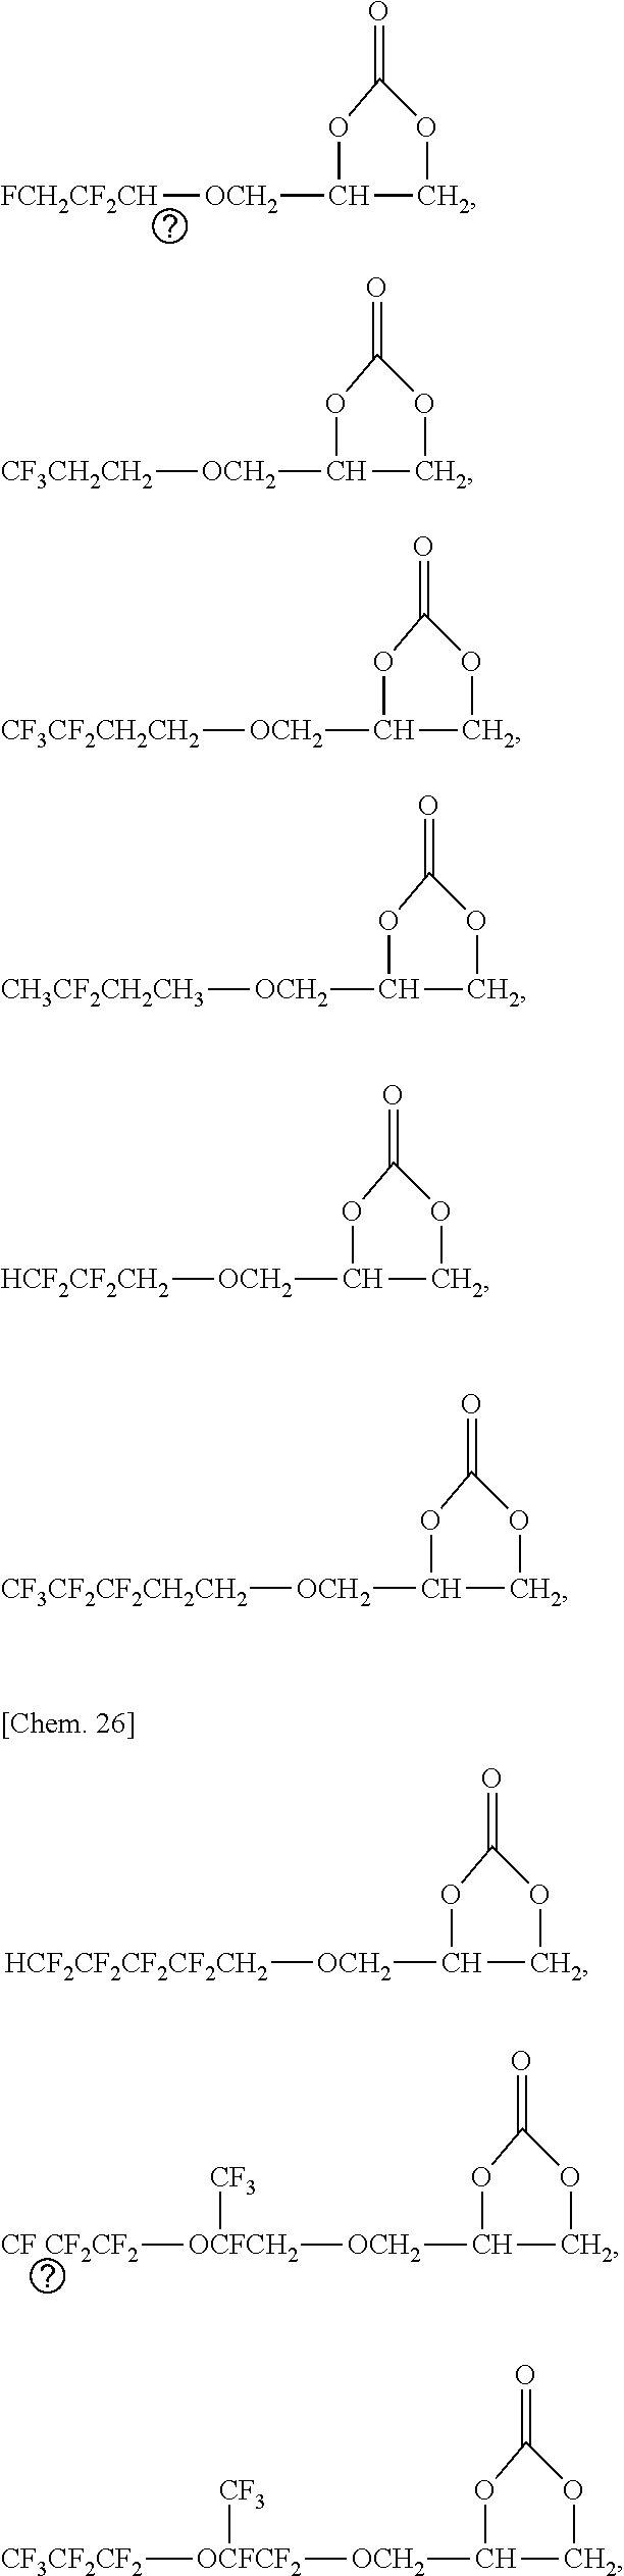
C1([OCH2][OCFCH2]([CF CF2CF2])[CF3])COC(=O)O1.C1([OCH2][OCFCF2]([CF3CF2CF2])[CF3])COC(=O)O1.C1([OCH2][FCH2CF2CH])COC(=O)O1.C1([OCH2][HCF2CF2CF2CF2CH2])COC(=O)O1.C1([OCH2][CF3CH2CH2])COC(=O)O1.C1([OCH2][CF3CF2CH2CH2])COC(=O)O1.C1([OCH2][CH3CF2CH2CH3])COC(=O)O1.C1([OCH2][HCF2CF2CH2])COC(=O)O1.C1([OCH2][CF3CF2CF2CH2CH2])COC(=O)O1
